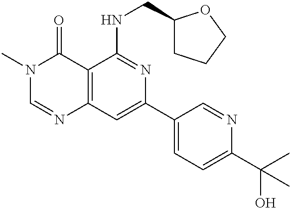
C12=C(C=C(C3=CC=C(C(C)(O)C)N=C3)N=C1NCC1CCCO1)N=CN(C)C2=O
